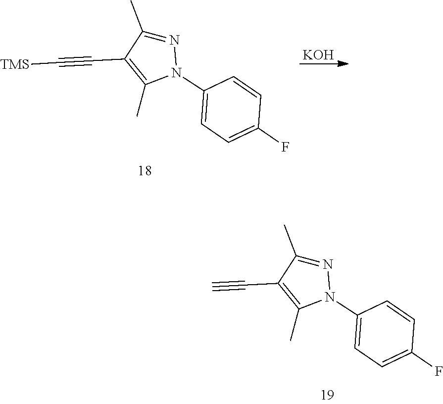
CC1=C(C#C[TMS])C(C)=NN1C1=CC=C(F)C=C1.[KOH].CC1=C(C#C)C(C)=NN1C1=CC=C(F)C=C1
